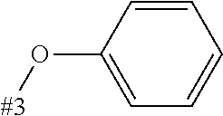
[#3]OC1=CC=CC=C1
